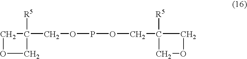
C1OCC1(COPOCC1([R5])COC1)[R5]
